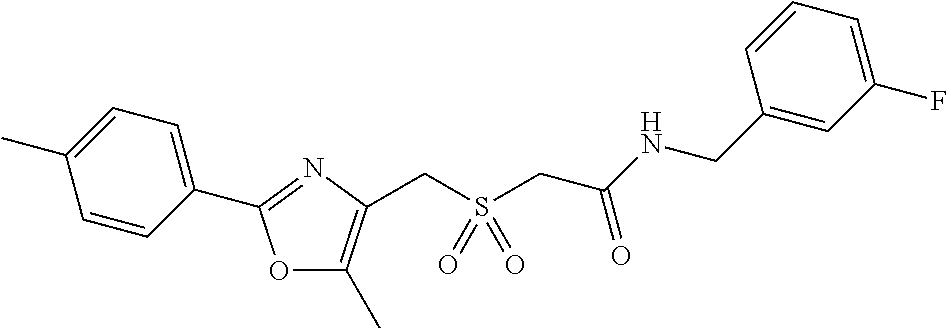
C1=CC(C2=NC(CS(CC(NCC3=CC(F)=CC=C3)=O)(=O)=O)=C(C)O2)=CC=C1C
